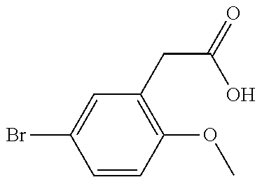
C1=CC(OC)=C(CC(O)=O)C=C1Br
